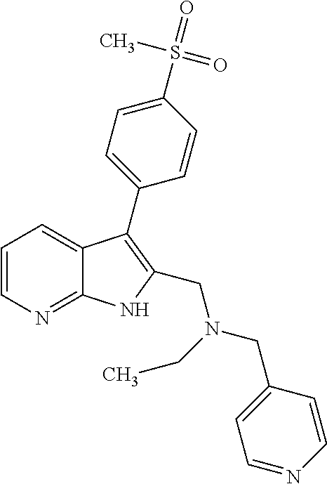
C1=CN=C2C(=C1)C(C1=CC=C(S(=O)(C)=O)C=C1)=C(CN(CC)CC1=CC=NC=C1)N2
